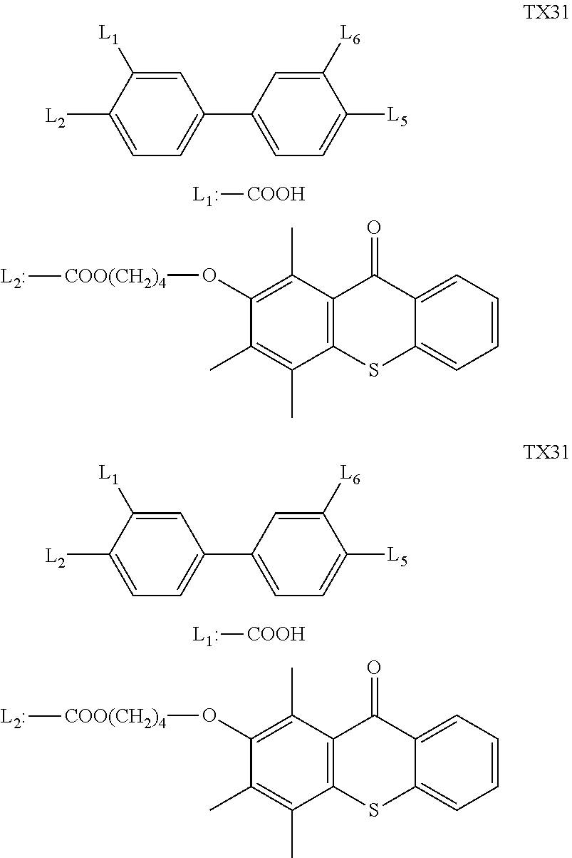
[L2]C1=CC=C(C2=CC=C([L5])C([L6])=C2)C=C1[L1].[COOH][L1:].C1(O[COO(CH2)4][L2:])=C(C)C2=C(C(C)=C1C)SC1=CC=CC=C1C2=O.[L2]C1=CC=C(C2=CC=C([L5])C([L6])=C2)C=C1[L1].[COOH][L1:].C1(O[COO(CH2)4][L2:])=C(C)C2=C(C(C)=C1C)SC1=CC=CC=C1C2=O
